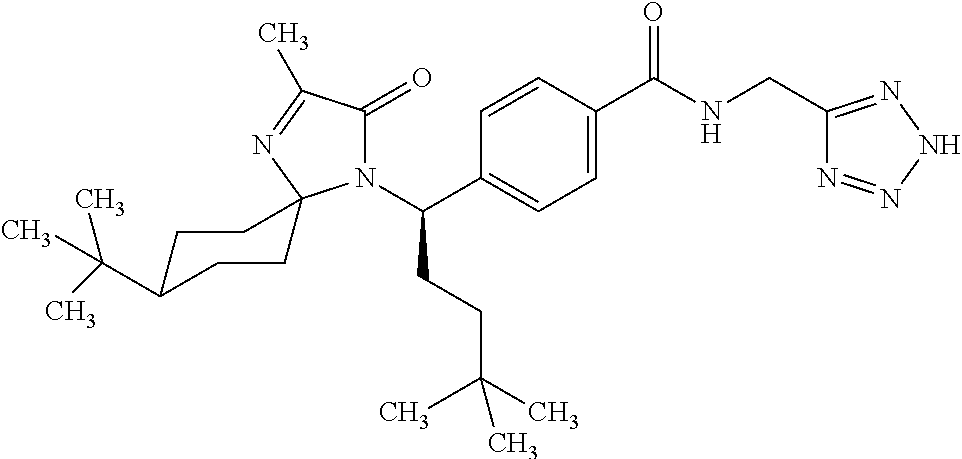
N1(C(C2=CC=C(C(NCC3=NNN=N3)=O)C=C2)CCC(C)(C)C)C(=O)C(C)=NC12CCC(C(C)(C)C)CC2
